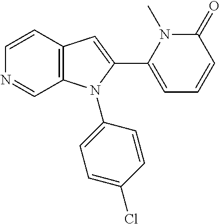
C1=CC2=C(C=N1)N(C1=CC=C(Cl)C=C1)C(C1=CC=CC(=O)N1C)=C2
